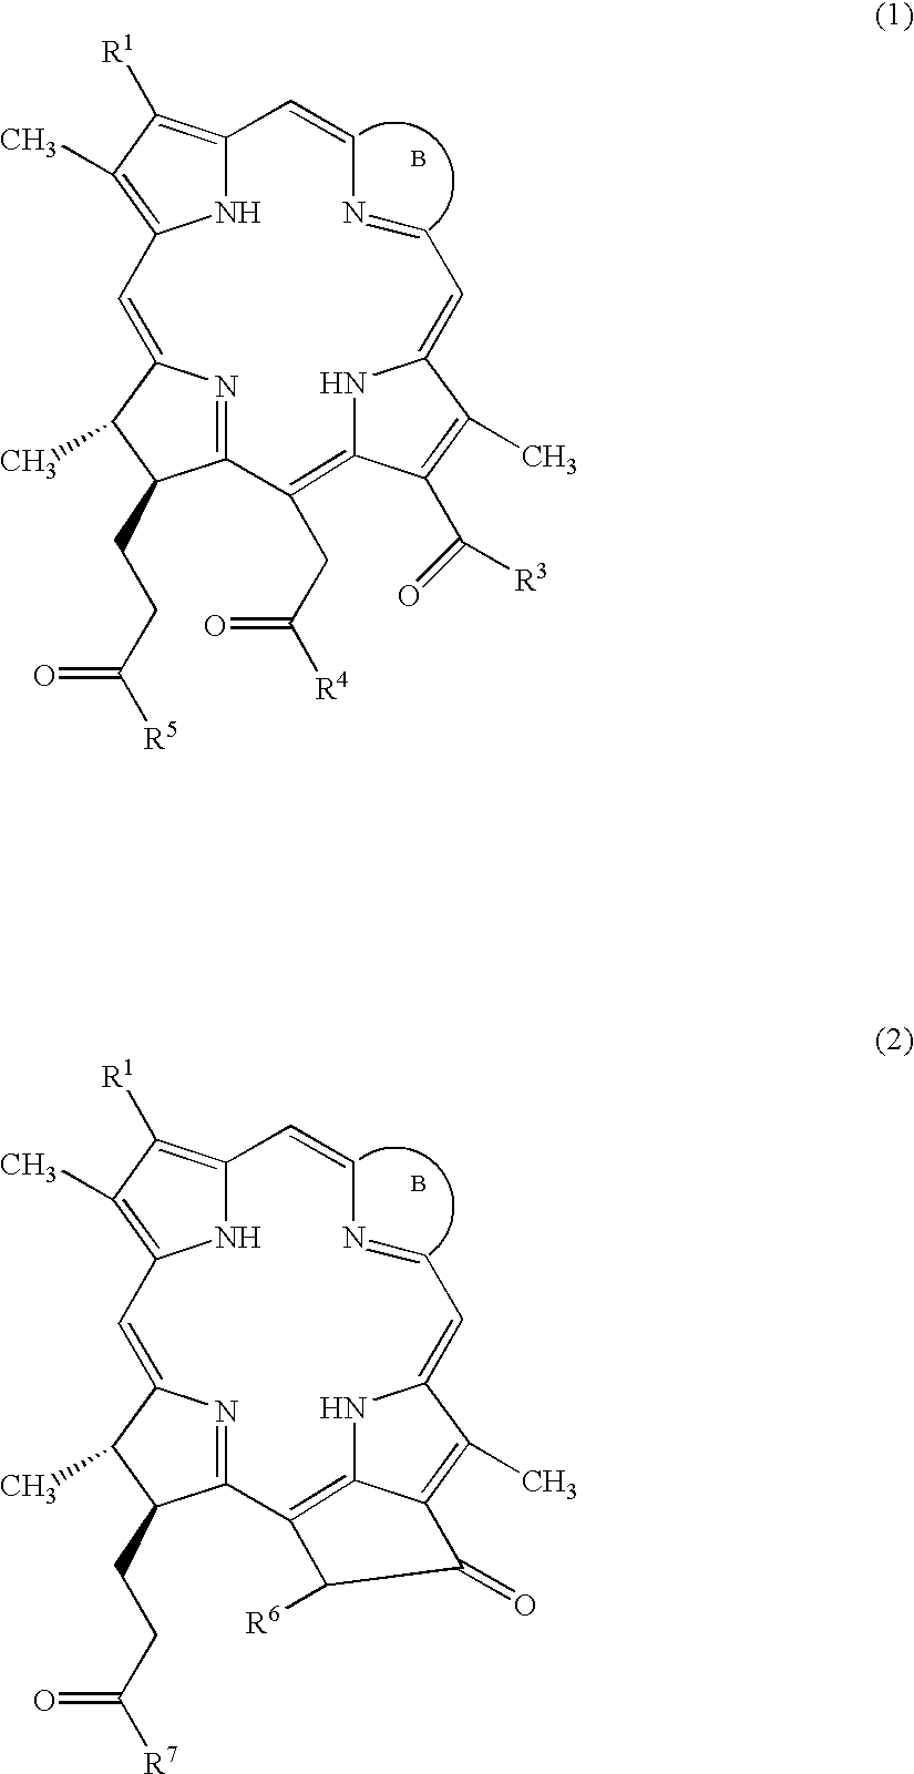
N1C2=C([R1])C(C)=C1C=C1N=C(C(CCC(=O)[R5])C1C)C(CC([R4])=O)=C1NC(=CC=NC=C2)C(C)=C1C([R3])=O.B.N1C2=C([R1])C(C)=C1C=C1N=C(C(CCC(=O)[R7])C1C)C1=C3NC(=CC=NC=C2)C(C)=C3C(=O)C1[R6].B
